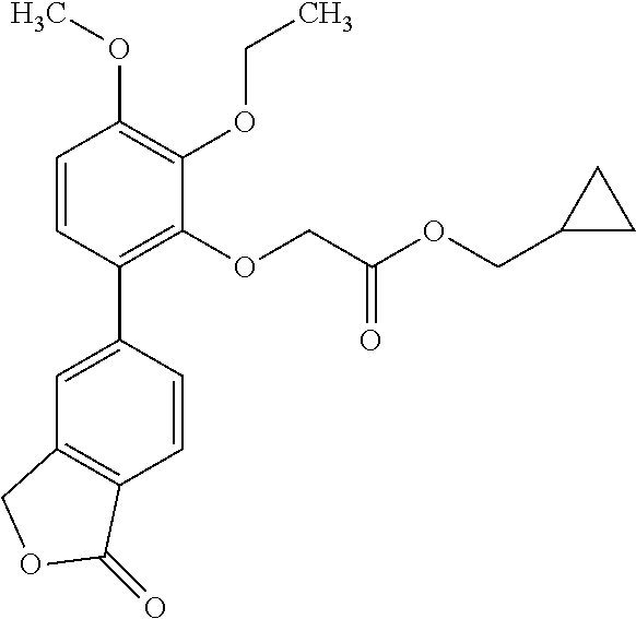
C1=C(C2=C(OCC(OCC3CC3)=O)C(OCC)=C(OC)C=C2)C=CC2=C1COC2=O
